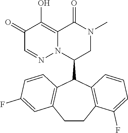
C1(=O)C=NN2C(=C1O)C(=O)N(C)CC2C1C2=C(C=C(F)C=C2)CCC2=C1C=CC=C2F
